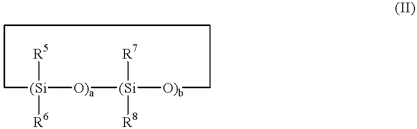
[(Si]1([R6])([R5])[O)a][(Si]([R8])([R7])[O)b]CCCC1
